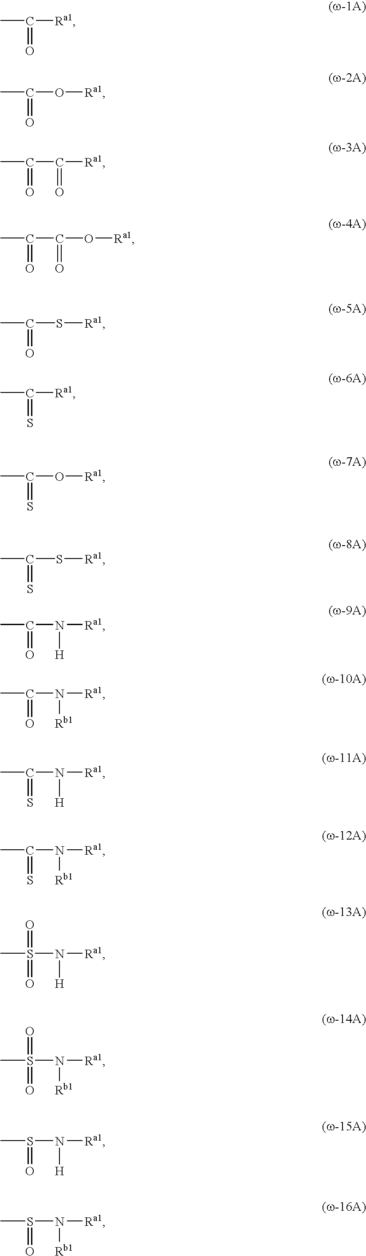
CC(=O)[Ra1].CC(=O)O[Ra1].CC(=O)C([Ra1])=O.CC(=O)C(O[Ra1])=O.CC(=O)S[Ra1].CC(=S)[Ra1].CC(=S)O[Ra1].CC(=S)S[Ra1].CC(=O)N([Ra1])[H].CC(=O)N([Ra1])[Rb1].CC(=S)N([Ra1])[H].CC(=S)N([Ra1])[Rb1].CS(=O)(N([Ra1])[H])=O.CS(=O)(N([Ra1])[Rb1])=O.CS(=O)N([Ra1])[H].CS(=O)N([Ra1])[Rb1]
